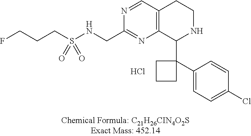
Cl.C(S(NCC1=NC2=C(C=N1)CCNC2C1(C2=CC=C(Cl)C=C2)CCC1)(=O)=O)CCF
